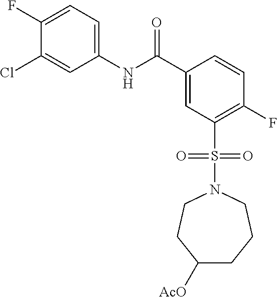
O=C(C1=CC(S(=O)(=O)N2CCC([AcO])CCC2)=C(F)C=C1)NC1=CC=C(F)C(Cl)=C1
